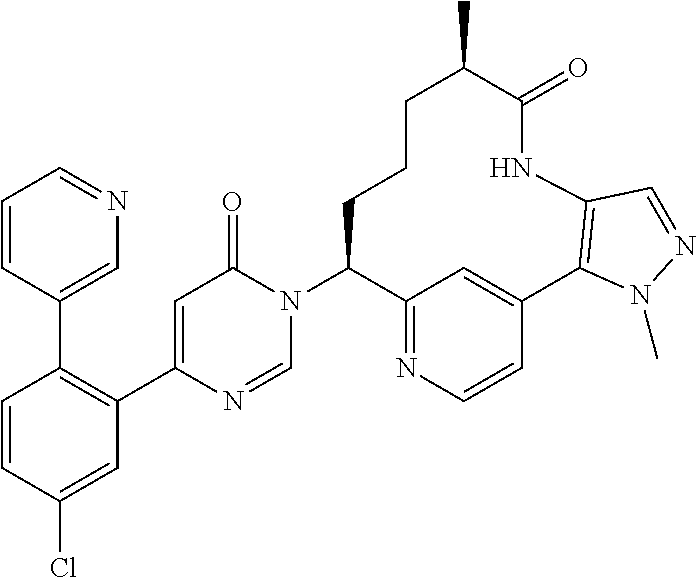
C1=CC(Cl)=CC(C2=CC(=O)N(C3C4=NC=CC(=C4)C4=C(NC(=O)C(C)CCC3)C=NN4C)C=N2)=C1C1=CN=CC=C1
